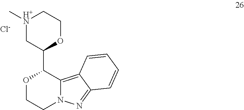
[Cl-].O1CCN2C(=C3C(=N2)C=CC=C3)C1C1OCC[H+N](C)C1
